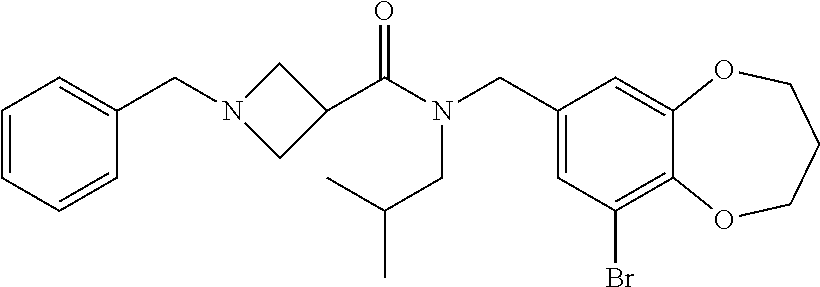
C1(CN(C(=O)C2CN(CC3=CC=CC=C3)C2)CC(C)C)=CC(Br)=C2C(=C1)OCCCO2
